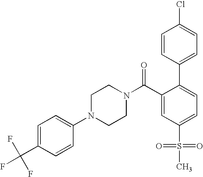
C1(C(F)(F)F)=CC=C(N2CCN(C(C3=CC(S(=O)(=O)C)=CC=C3C3=CC=C(Cl)C=C3)=O)CC2)C=C1
